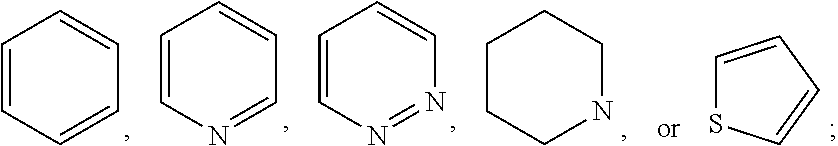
C1=CC=CC=C1.C1=CN=CC=C1.C1=CN=NC=C1.C1CCNCC1.C1=CC=CS1
